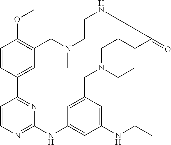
C1=CC2=CC(=C1OC)CN(C)CCNC(=O)C1CCN(CC3=CC(=CC(NC(C)C)=C3)NC3=NC=CC2=N3)CC1
